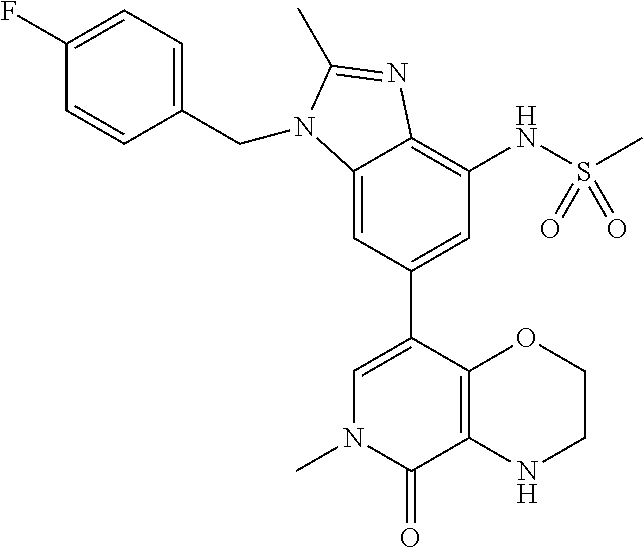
C12=CC(C3=CN(C)C(=O)C4=C3OCCN4)=CC(NS(C)(=O)=O)=C1N=C(C)N2CC1=CC=C(F)C=C1
